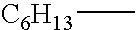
[C6H13]C
